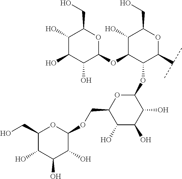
C1(O)C(O)C(O)C(OC2C(O)C(CO)OC(C(C)C)C2OC2OC(COC3C(O)C(O)C(O)C(CO)O3)C(O)C(O)C2O)OC1CO
